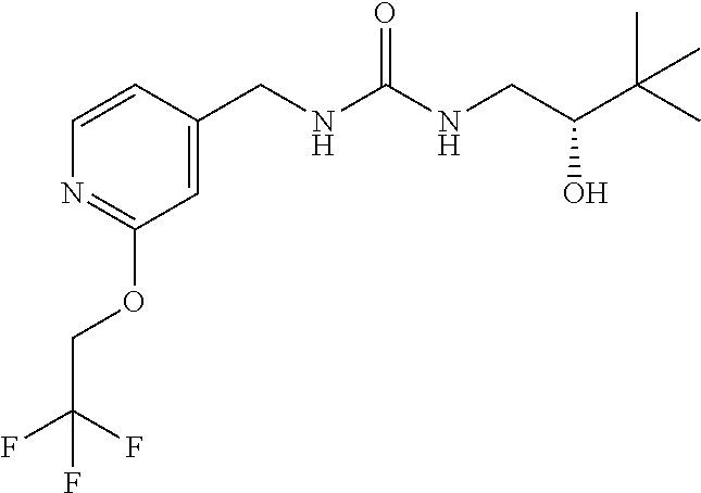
C(C(C(C)(C)C)O)NC(=O)NCC1=CC(OCC(F)(F)F)=NC=C1
